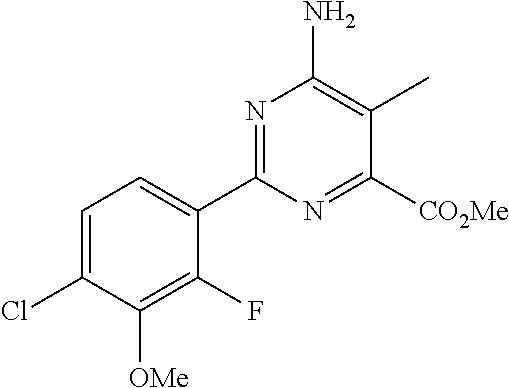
C1=C(Cl)C([OMe])=C(F)C(C2=NC(N)=C(C)C([CO2Me])=N2)=C1
